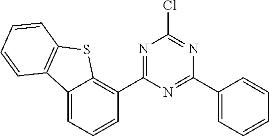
C1(C2=CC=CC=C2)=NC(C2=C3C(=CC=C2)C2=C(S3)C=CC=C2)=NC(Cl)=N1
